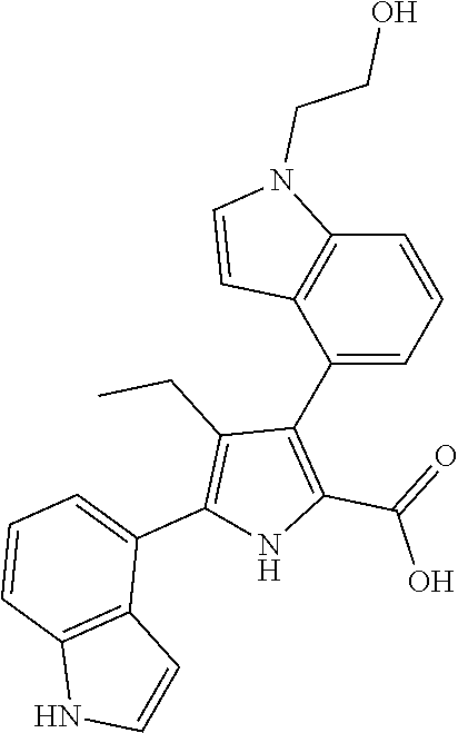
C1=CC=C(C2=C(C(=O)O)NC(C3=CC=CC4=C3C=CN4)=C2CC)C2=C1N(CCO)C=C2
